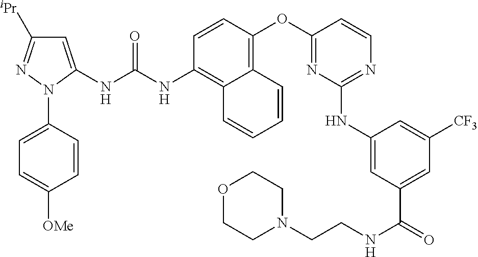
C1=CC(OC2=NC(NC3=CC(C(=O)NCCN4CCOCC4)=CC([CF3])=C3)=NC=C2)=C2C(=C1NC(NC1=CC([iPr])=NN1C1=CC=C([OMe])C=C1)=O)C=CC=C2
